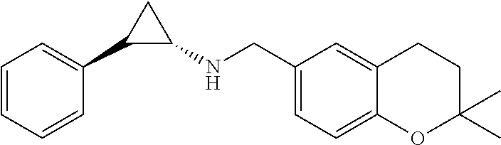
C1=CC=CC(C2C(NCC3=CC=C4C(=C3)CCC(C)(C)O4)C2)=C1
